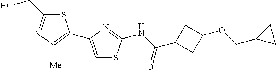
S1C(CO)=NC([Me])=C1C1=CSC(NC(=O)C2CC(OCC3CC3)C2)=N1
